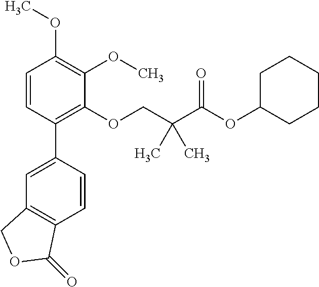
C1=CC(C2=CC3=C(C=C2)C(=O)OC3)=C(OCC(C(=O)OC2CCCCC2)(C)C)C(OC)=C1OC
